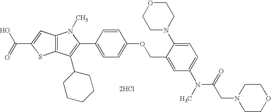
C12=C(C(C3CCCCC3)=C(C3=CC=C(OCC4=CC(N(C)C(CN5CCOCC5)=O)=CC=C4N4CCOCC4)C=C3)N1C)SC(C(=O)O)=C2.[2HCl]
